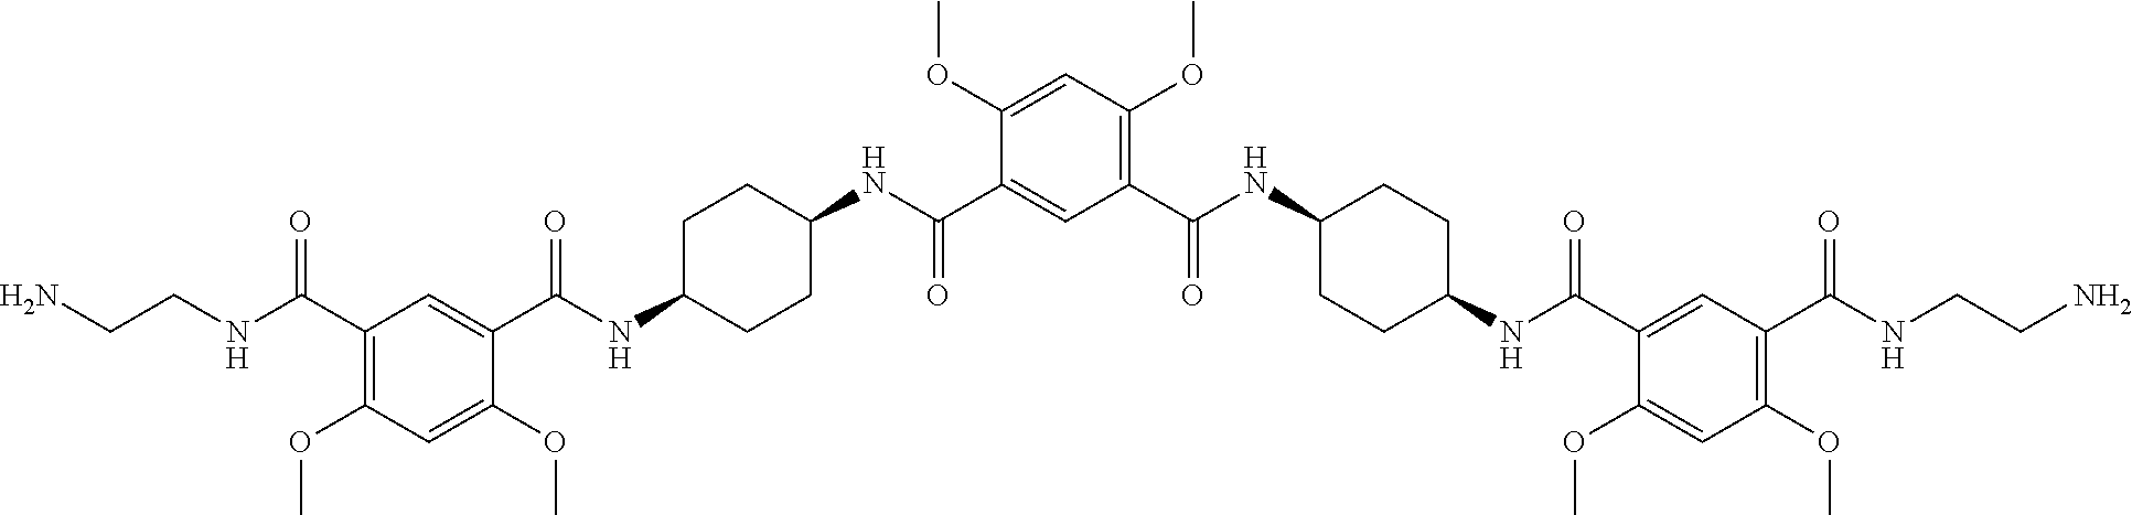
C1(C(NC2CCC(NC(C3=CC(C(NCCN)=O)=C(OC)C=C3OC)=O)CC2)=O)=C(OC)C=C(OC)C(C(NC2CCC(NC(C3=CC(C(NCCN)=O)=C(OC)C=C3OC)=O)CC2)=O)=C1
